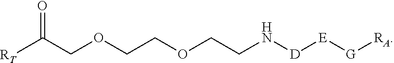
O=C(COCCOCCN[D][E][G][RA])[RT]
